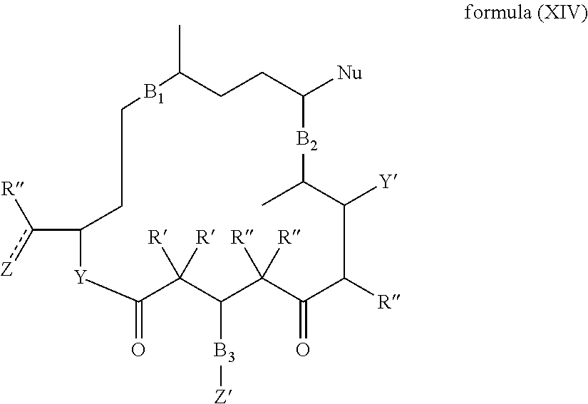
c(C1CC[B1]C(C)CCC([Nu])[B2]C(C)C([Y])C([R])C(=O)C([R])([R])C([B3][Z])C([R])([R])C(=O)[Y]1)([Z])[R]
